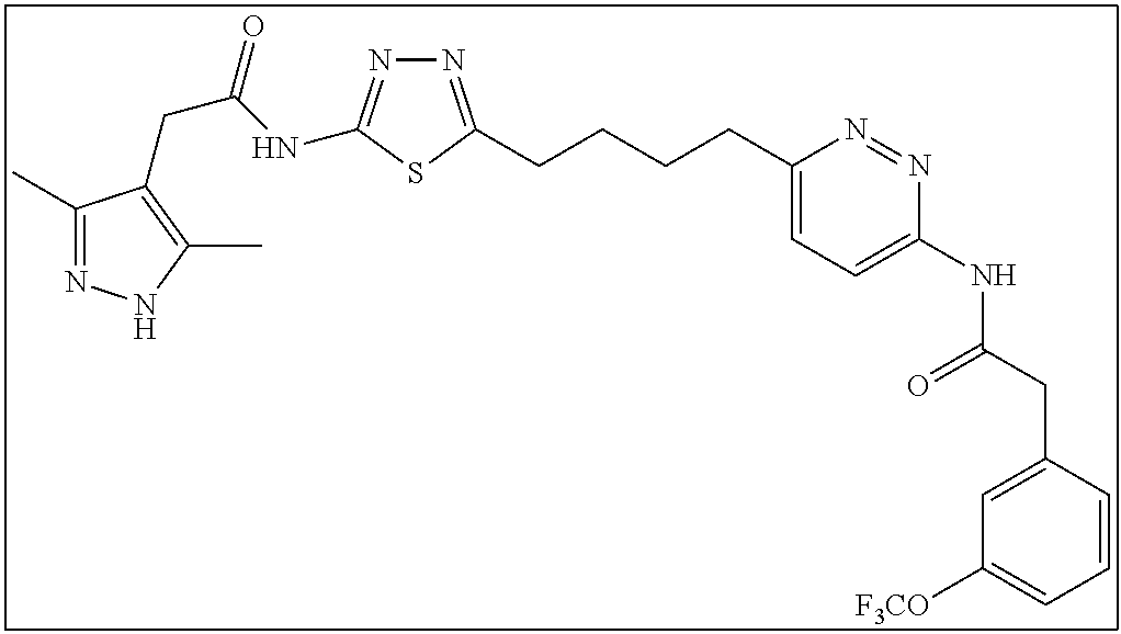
N1=C(CCCCC2=CC=C(NC(CC3=CC([F3CO])=CC=C3)=O)N=N2)SC(NC(CC2=C(C)NN=C2C)=O)=N1
